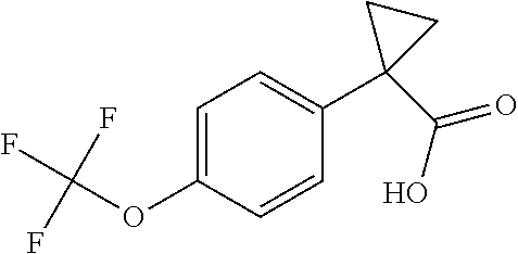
C1=C(OC(F)(F)F)C=CC(C2(C(=O)O)CC2)=C1
